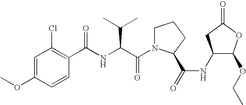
C1=CC(OC)=CC(Cl)=C1C(NC(C(N1CCCC1C(=O)NC1C(OCC)OC(=O)C1)=O)C(C)C)=O
